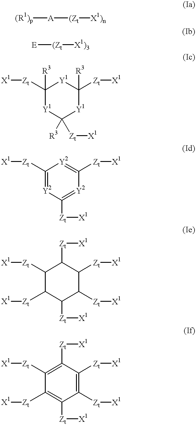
[(R1)p][A][(Zt][X1)n].[E][(Zt][X1)3].C1([Zt][X1])([R3])[Y1]C([R3])([Zt][X1])[Y1]C([Zt][X1])([R3])[Y1]1.C1([Zt][X1])=[Y2]C([Zt][X1])=[Y2]C([Zt][X1])=[Y2]1.C1([Zt][X1])C([Zt][X1])C([Zt][X1])C([Zt][X1])C([Zt][X1])C1[Zt][X1].C1([Zt][X1])=C([Zt][X1])C([Zt][X1])=C([Zt][X1])C([Zt][X1])=C1[Zt][X1]
